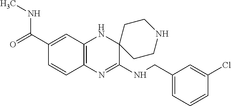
C12=C(N=C(NCC3=CC=CC(Cl)=C3)C3(N1)CCNCC3)C=CC(C(NC)=O)=C2
